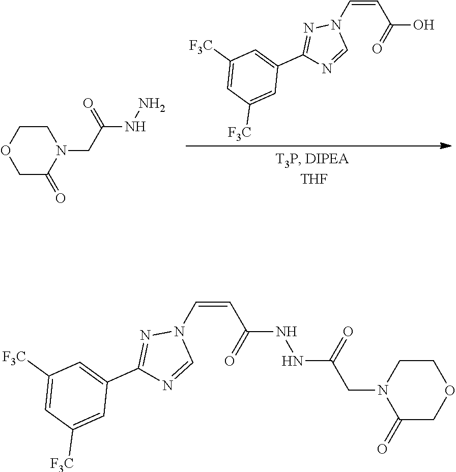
C1([F3C])=CC([F3C])=CC(C2=NN(C=CC(O)=O)C=N2)=C1.NNC(CN1CCOCC1=O)=O.C1([F3C])=CC([F3C])=CC(C2=NN(C=CC(NNC(CN3CCOCC3=O)=O)=O)C=N2)=C1
